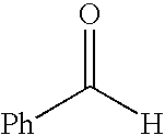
O=C([H])[Ph]
